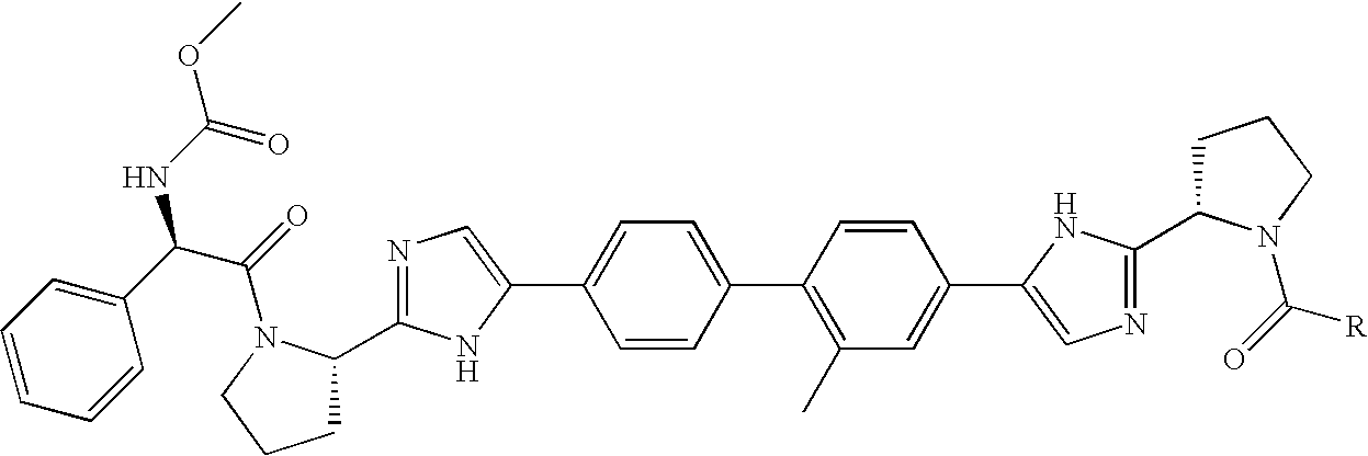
C1C(C2=NC=C(C3=CC=C(C4=C(C)C=C(C5=CN=C(C6CCCN6C([R])=O)N5)C=C4)C=C3)N2)N(C(C(NC(OC)=O)C2=CC=CC=C2)=O)CC1
